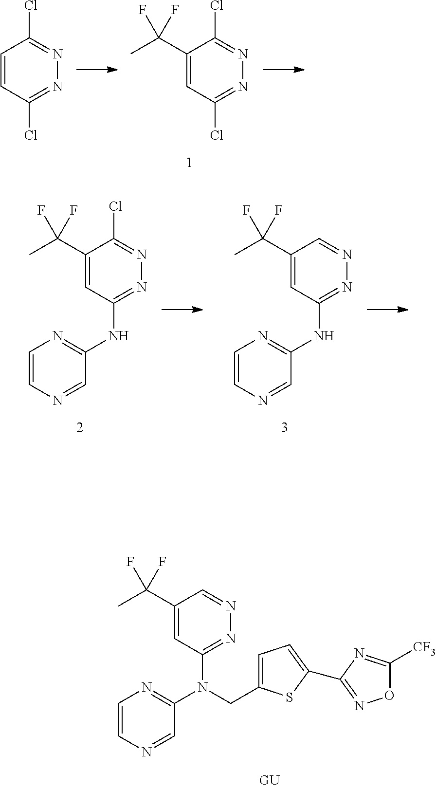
C1(C(F)(C)F)=CC(NC2=NC=CN=C2)=NN=C1.C1(C(C)(F)F)=CC(NC2=NC=CN=C2)=NN=C1Cl.C1(C(C)(F)F)=CC(N(C2=NC=CN=C2)CC2=CC=C(C3=NOC([CF3])=N3)S2)=NN=C1.C1=CC(Cl)=NN=C1Cl.C1(C(C)(F)F)=CC(Cl)=NN=C1Cl
